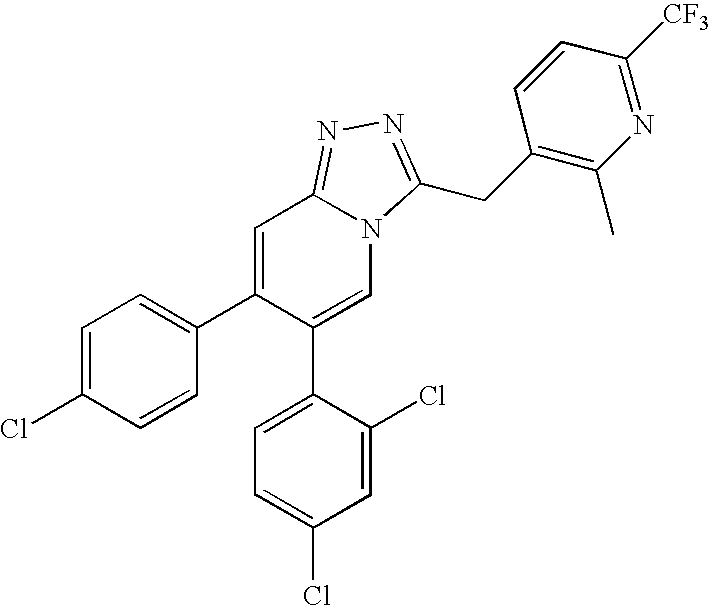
C1=C(Cl)C=CC(C2=CC3=NN=C(CC4=C(C)N=C([CF3])C=C4)N3C=C2C2=CC=C(Cl)C=C2Cl)=C1
